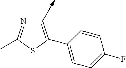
C1=C(C2=CC=C(F)C=C2)SC(C)=N1
